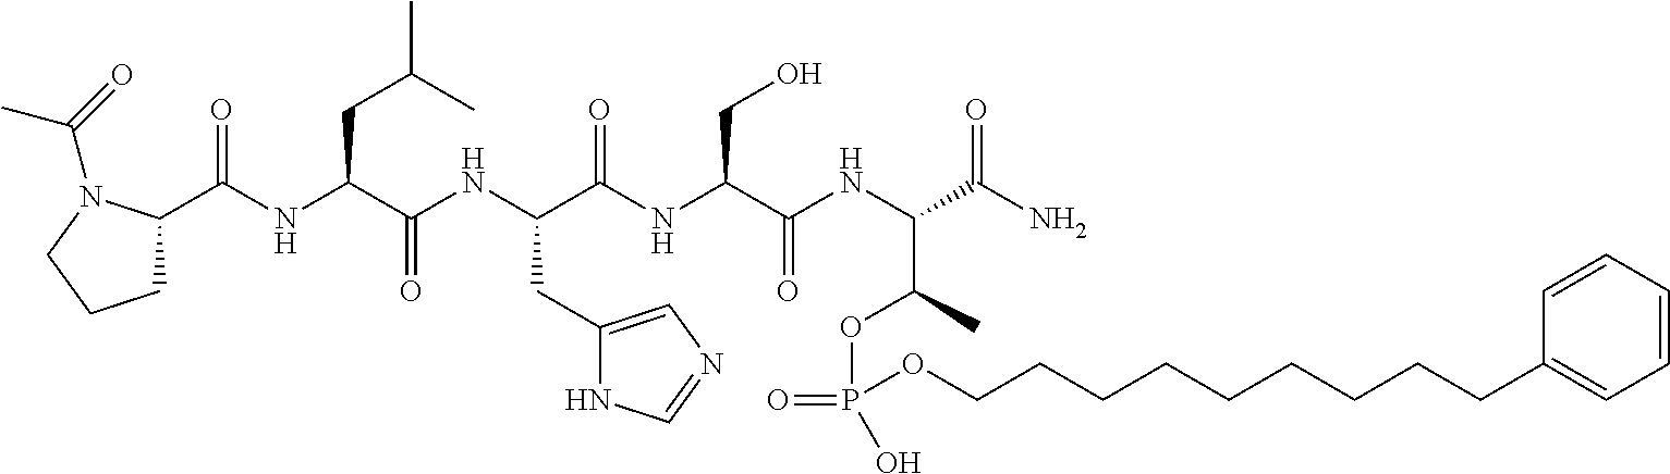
C1C(C(NC(C(NC(C(NC(C(NC(C(N)=O)C(C)OP(=O)(O)OCCCCCCCCCC2=CC=CC=C2)=O)CO)=O)CC2=CN=CN2)=O)CC(C)C)=O)N(C(=O)C)CC1
